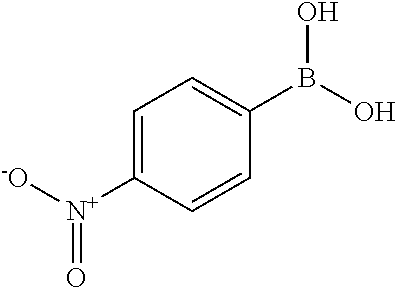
C1=C([N+]([-O])=O)C=CC(B(O)O)=C1
